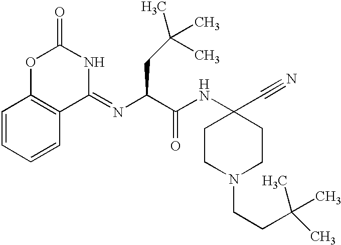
C1=CC=CC2=C1OC(=O)NC2=NC(CC(C)(C)C)C(NC1(C#N)CCN(CCC(C)(C)C)CC1)=O
